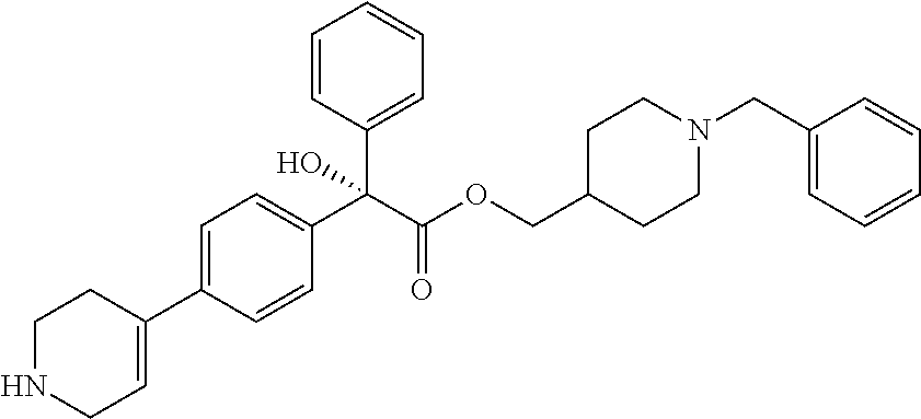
C1=C(C2=CCNCC2)C=CC(C(C(OCC2CCN(CC3=CC=CC=C3)CC2)=O)(O)C2=CC=CC=C2)=C1
